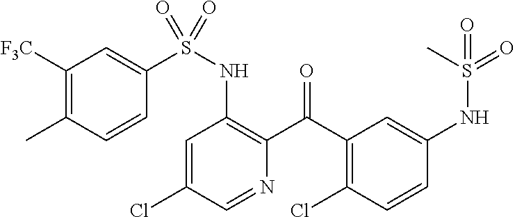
C1=C(Cl)C=NC(C(C2=C(Cl)C=CC(NS(=O)(C)=O)=C2)=O)=C1NS(=O)(C1=CC([F3C])=C(C)C=C1)=O
